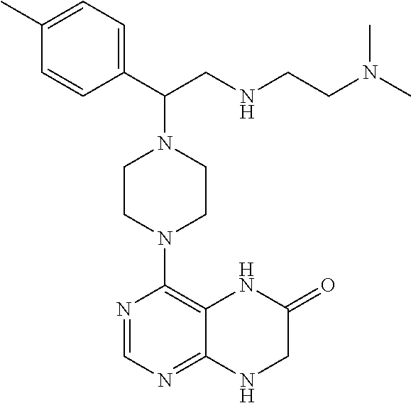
C1CN(C2=C3C(=NC=N2)NCC(=O)N3)CCN1C(C1=CC=C(C)C=C1)CNCCN(C)C
